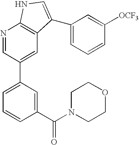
C1(C(N2CCOCC2)=O)=CC(C2=CC3=C(N=C2)NC=C3C2=CC=CC([OCF3])=C2)=CC=C1
